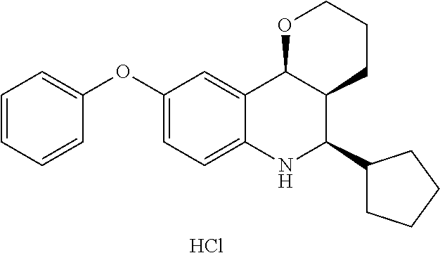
C12=CC(OC3=CC=CC=C3)=CC=C1NC(C1CCCC1)C1C2OCCC1.Cl
